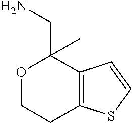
O1CCC2=C(C1(CN)C)C=CS2
